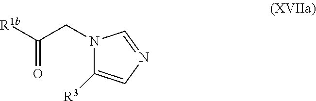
N1(CC(=O)[R1b])C([R3])=CN=C1
